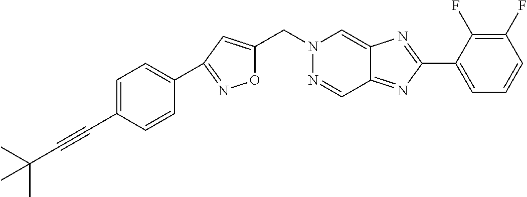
CC(C)(C#CC1=CC=C(C2=NOC(CN3N=CC4=NC(C5=CC=CC(F)=C5F)=NC4=C3)=C2)C=C1)C
